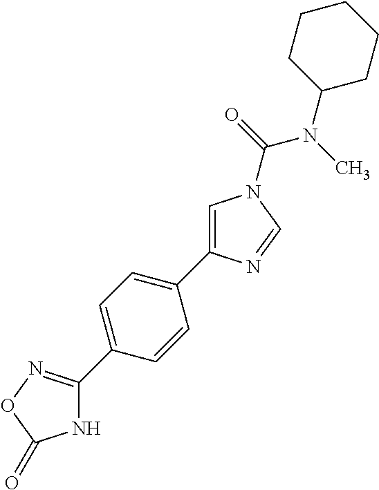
C1=C(C2=CC=C(C3=NOC(=O)N3)C=C2)N=CN1C(=O)N(C)C1CCCCC1
